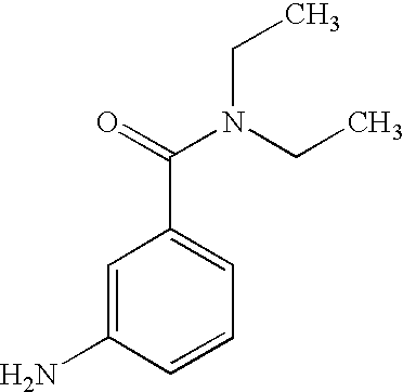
C1=C(N)C=CC=C1C(=O)N(CC)CC
